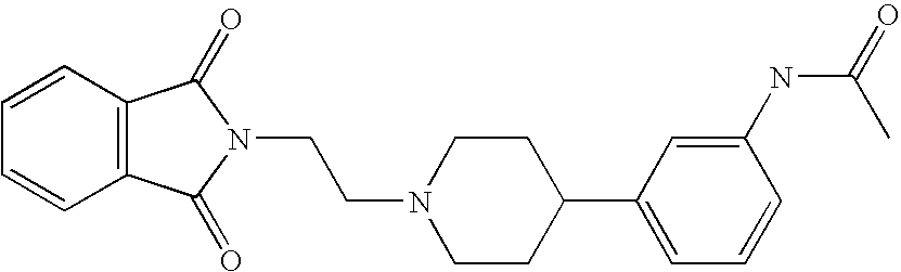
C1(C2CCN(CCN3C(=O)C4=C(C3=O)C=CC=C4)CC2)=CC=CC(NC(=O)C)=C1
